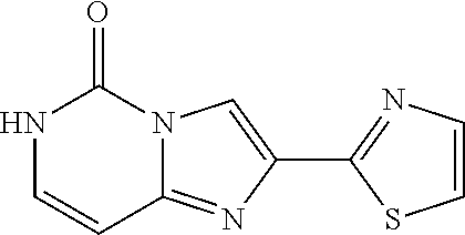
N1C=CC2=NC(C3=NC=CS3)=CN2C1=O
